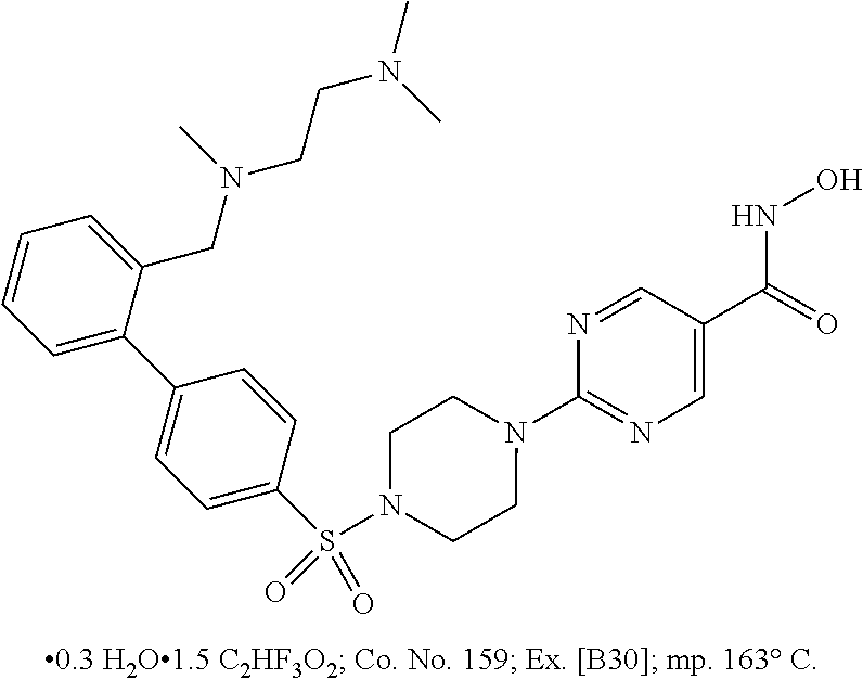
S(=O)(=O)(C1=CC=C(C2=CC=CC=C2CN(CCN(C)C)C)C=C1)N1CCN(C2=NC=C(C(NO)=O)C=N2)CC1
